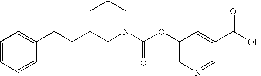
C1=CC=CC(CCC2CN(C(=O)OC3=CN=CC(C(=O)O)=C3)CCC2)=C1
